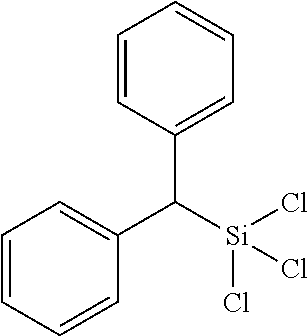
C1=CC=CC(C([Si](Cl)(Cl)Cl)C2=CC=CC=C2)=C1
